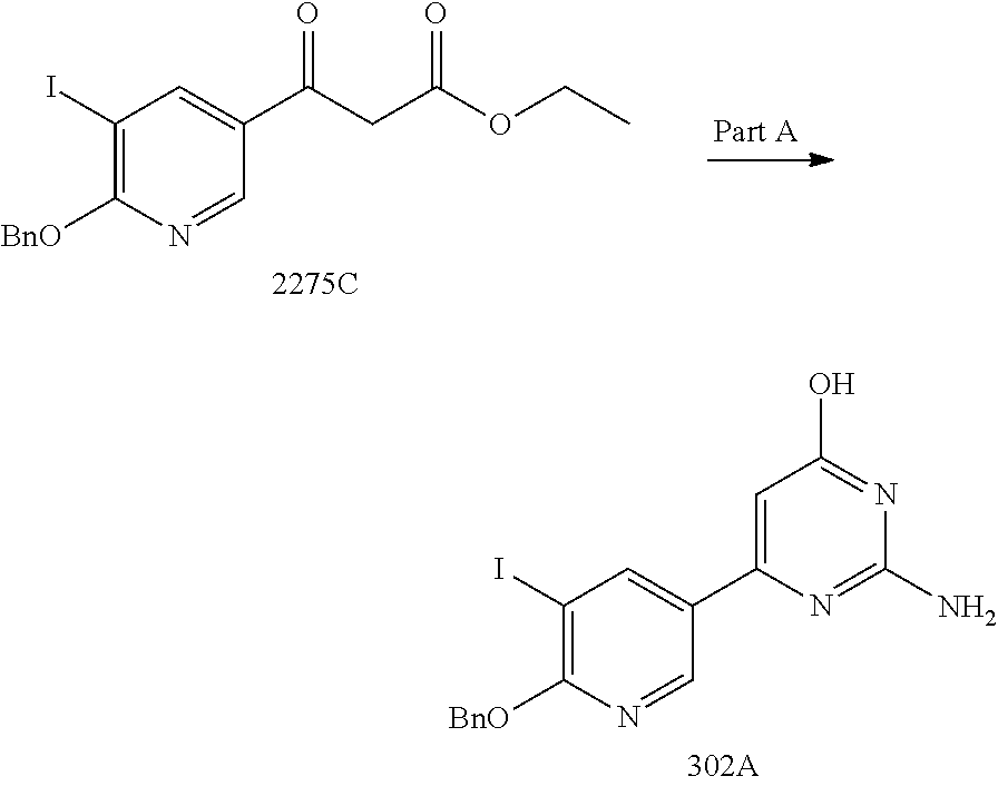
C1(I)=C([BnO])N=CC(C2=CC(O)=NC(N)=N2)=C1.C1(I)=C([BnO])N=CC(C(CC(OCC)=O)=O)=C1
